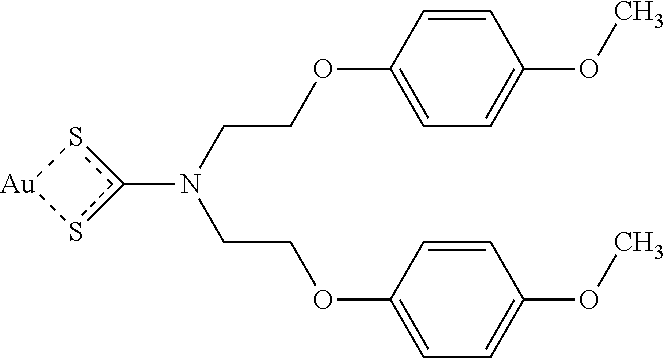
c1(N(CCOC2=CC=C(OC)C=C2)CCOC2=CC=C(OC)C=C2)s[Au]s1
